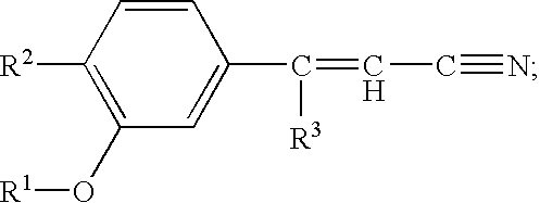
C1([R2])=C(O[R1])C=C(C([R3])=CC#N)C=C1
